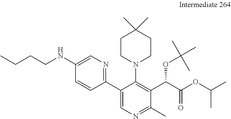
C1(C2=CN=C(C)C(C(C(OC(C)C)=O)OC(C)(C)C)=C2N2CCC(C)(C)CC2)=NC=C(NCCCC)C=C1
